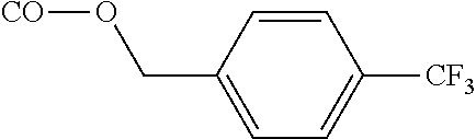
C1=CC(CO[CO])=CC=C1[CF3]
